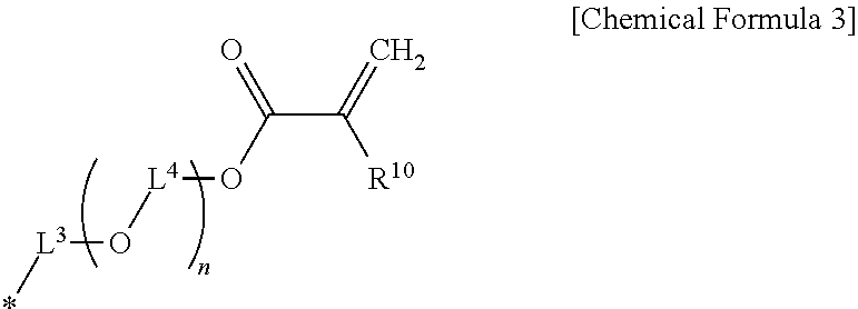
*[L3]O[L4]OC(C(=C)[R10])=O
